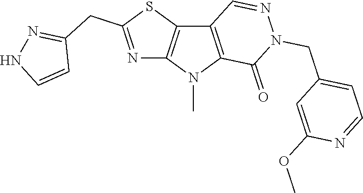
C12=C(N(C)C3=C1C=NN(CC1=CC=NC(OC)=C1)C3=O)N=C(CC1=NNC=C1)S2
